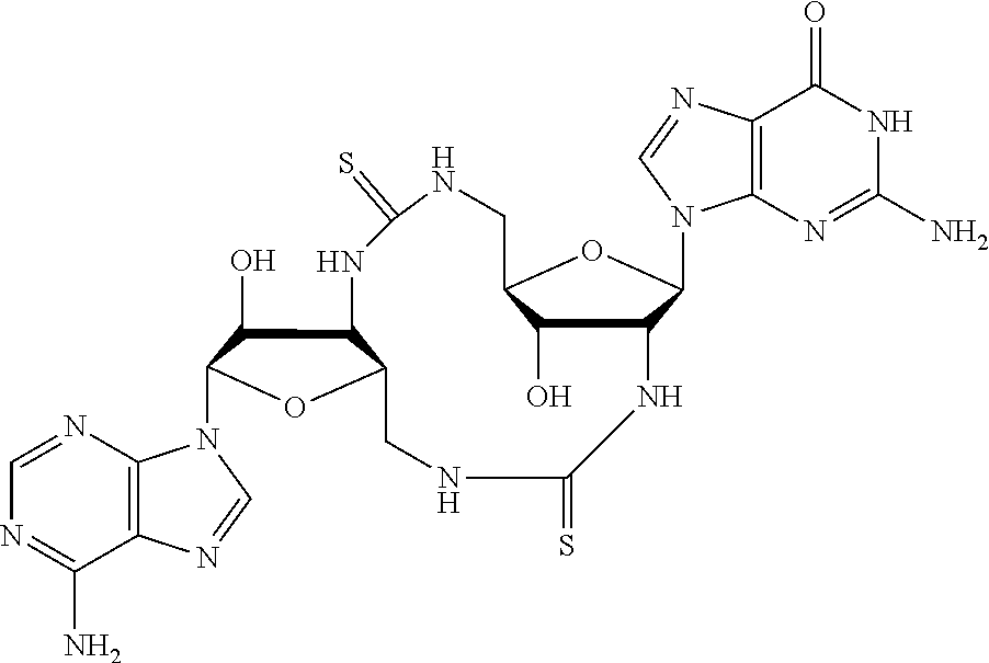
C12=C(N=CN=C1N)N(C1C(O)C3C(O1)CNC(=S)NC1C(O)C(CNC(=S)N3)OC1N1C3=C(N=C1)C(=O)NC(N)=N3)C=N2
